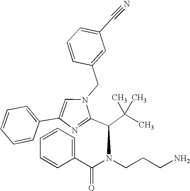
N1(CC2=CC(C#N)=CC=C2)C=C(C2=CC=CC=C2)N=C1C(C(C)(C)C)N(CCCN)C(C1=CC=CC=C1)=O
